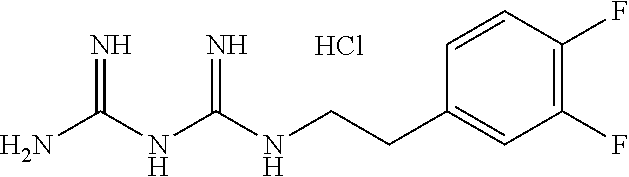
Cl.C(CC1=CC(F)=C(F)C=C1)NC(NC(N)=N)=N
